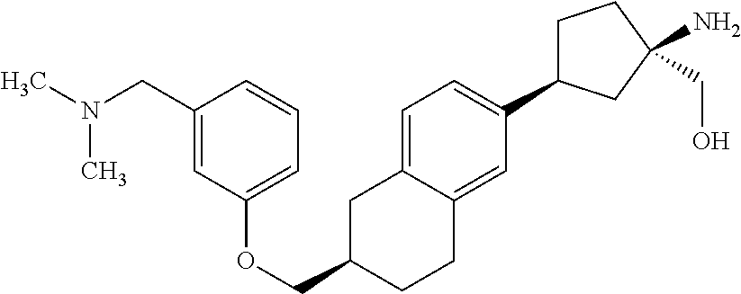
O(CC1CC2=CC=C(C3CCC(N)(CO)C3)C=C2CC1)C1=CC=CC(CN(C)C)=C1
